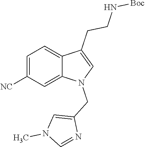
C1=C([NC])C=C2C(=C1)C(CCN[Boc])=CN2CC1=CN(C)C=N1
